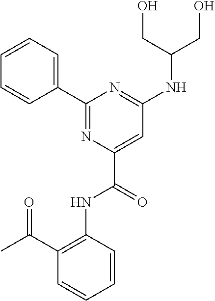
C1(C2=CC=CC=C2)=NC(C(=O)NC2=C(C(C)=O)C=CC=C2)=CC(NC(CO)CO)=N1
